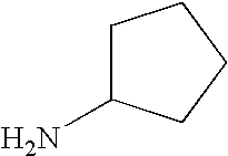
C1C(N)CCC1
